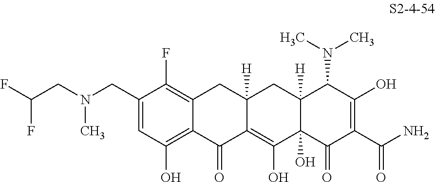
C1(CN(CC(F)F)C)=CC(O)=C2C(=C1F)CC1([H])C(=C(O)C3(O)C([H])(C1)C(N(C)C)C(O)=C(C(=O)N)C3=O)C2=O
